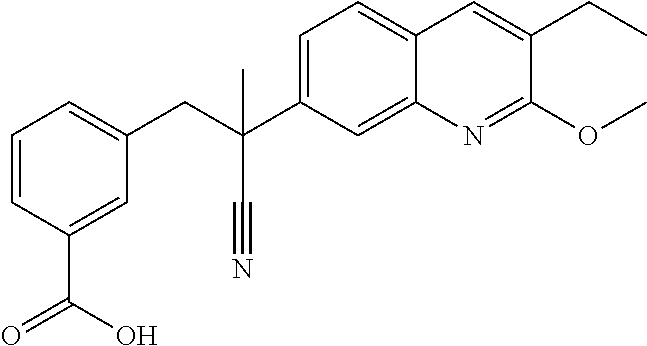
C1=CC(C(=O)O)=CC(CC(C)(C2=CC=C3C(=C2)N=C(OC)C(CC)=C3)C#N)=C1
